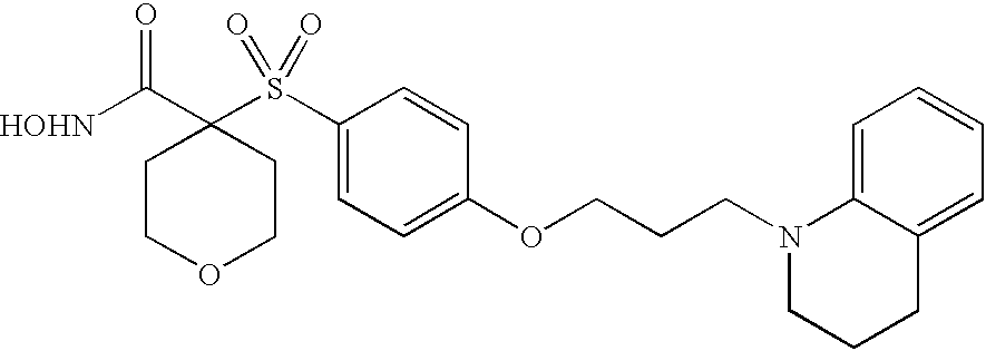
[HOHN]C(C1(S(C2=CC=C(OCCCN3CCCC4=CC=CC=C34)C=C2)(=O)=O)CCOCC1)=O
